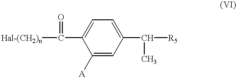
C1(C(=O)[Hal-(CH2)n])=CC=C(C(C)[R5])C=C1[A]
